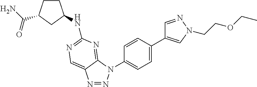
N1=NN(C2=CC=C(C3=CN(CCOCC)N=C3)C=C2)C2=NC(NC3CCC(C(N)=O)C3)=NC=C12
